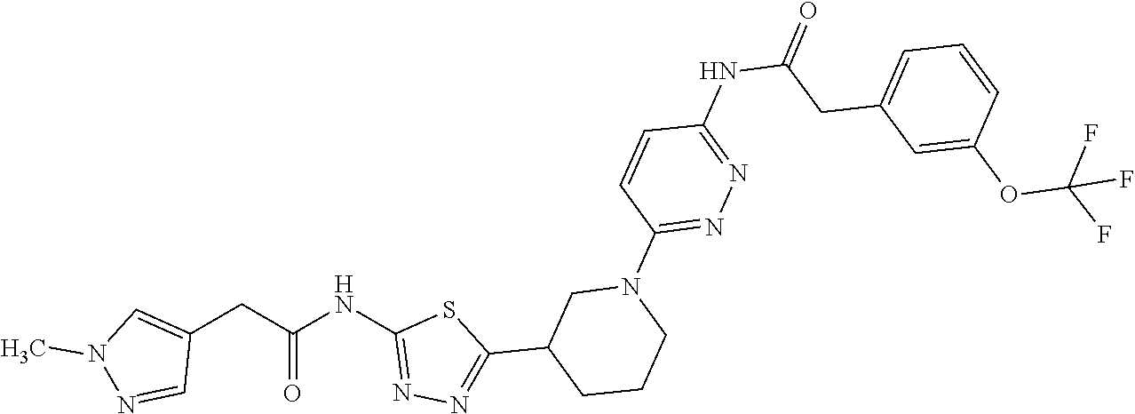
C(=O)(CC1=CN(C)N=C1)NC1=NN=C(C2CCCN(C3=NN=C(NC(=O)CC4=CC=CC(OC(F)(F)F)=C4)C=C3)C2)S1
